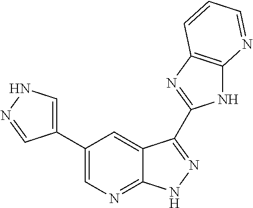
C1(C2=CNN=C2)=CN=C2C(=C1)C(C1=NC3=C(N1)N=CC=C3)=NN2
